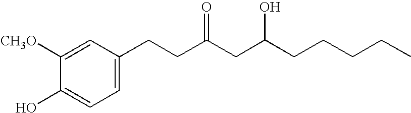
C1=C(CCC(CC(CCCCC)O)=O)C=C([CH3O])C(O)=C1
